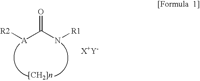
[R2][A]C(N[R1])=O
